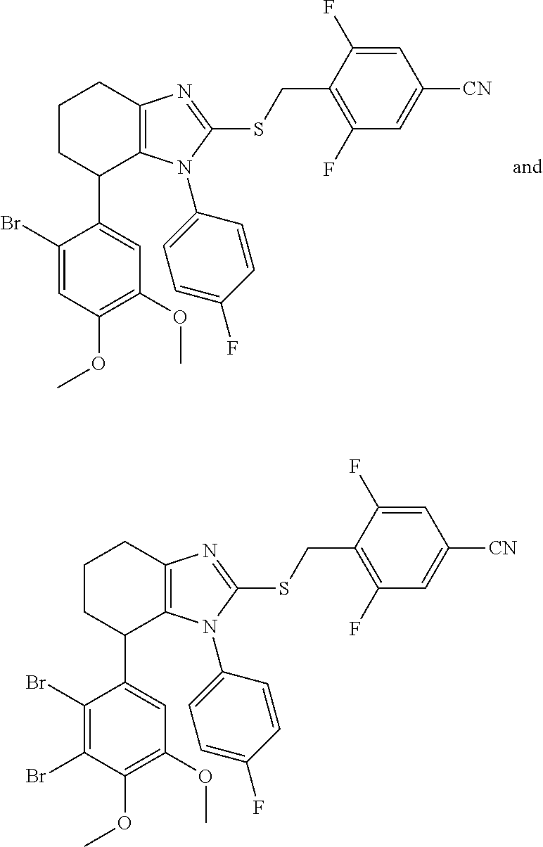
C1C(C2=CC(OC)=C(OC)C=C2Br)C2=C(N=C(SCC3=C(F)C=C([CN])C=C3F)N2C2=CC=C(F)C=C2)CC1.C1C(C2=CC(OC)=C(OC)C(Br)=C2Br)C2=C(N=C(SCC3=C(F)C=C([CN])C=C3F)N2C2=CC=C(F)C=C2)CC1
